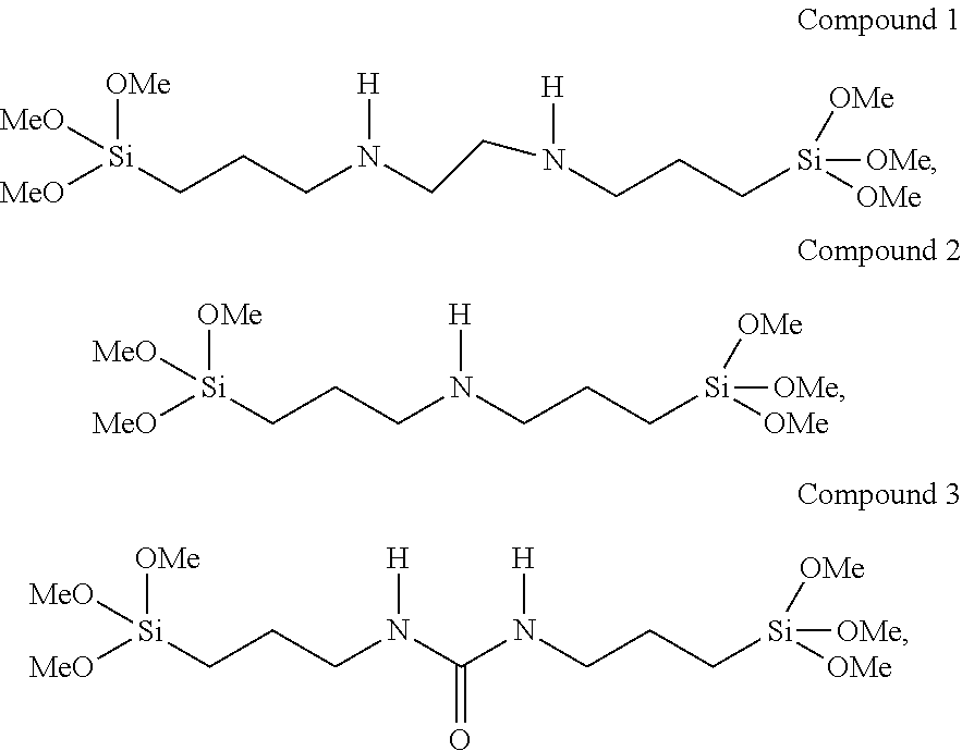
[MeO][Si](CCCN(CCN([H])CCC[Si]([OMe])([OMe])[OMe])[H])([OMe])[MeO].[MeO][Si](CCCN([H])CCC[Si]([OMe])([OMe])[OMe])([OMe])[MeO].[MeO][Si](CCCN([H])C(N([H])CCC[Si]([OMe])([OMe])[OMe])=O)([OMe])[MeO]
